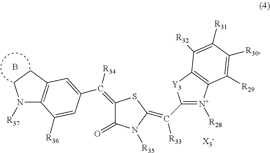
N1([R37])C2=C(CC1)C=C(C([R34])=C1C(=O)N([R35])C(=C([R33])C3=[N+]([R28])C4=C([Y3]3)C([R32])=C([R31])C([R30])=C4[R29])S1)C=C2[R36].B
